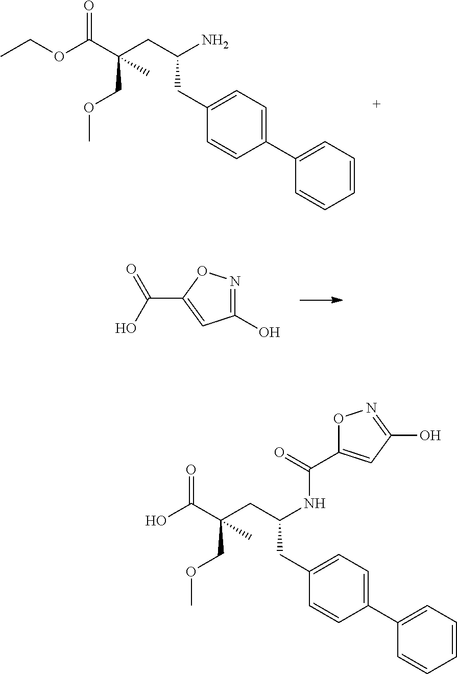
C1=CC=CC=C1C1=CC=C(CC(CC(C(OCC)=O)(COC)C)N)C=C1.C1(O)=NOC(C(O)=O)=C1.C1=CC=CC=C1C1=CC=C(CC(CC(C(O)=O)(COC)C)NC(C2=CC(O)=NO2)=O)C=C1
